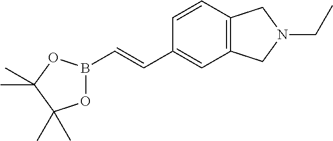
O1B(C=CC2=CC3=C(C=C2)CN(CC)C3)OC(C)(C)C1(C)C
